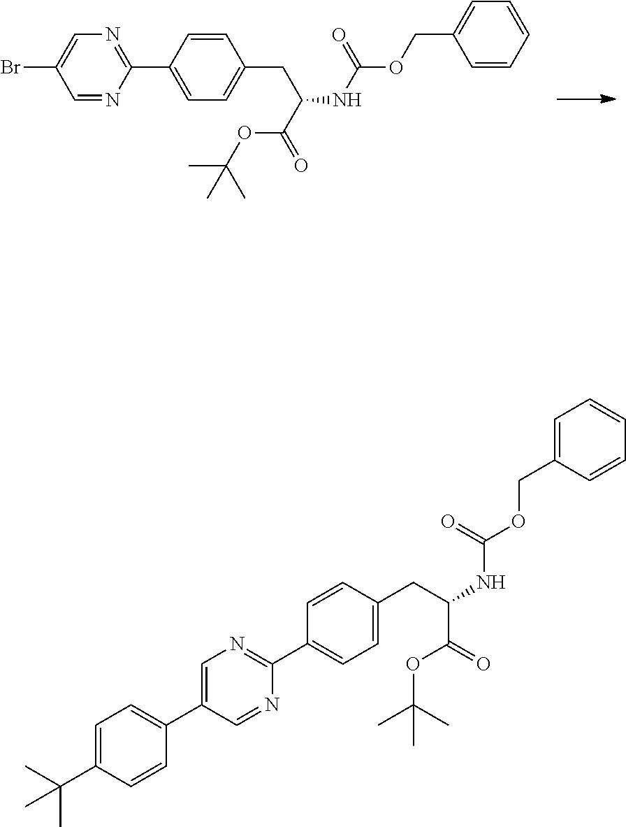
C1=CC(C2=NC=C(Br)C=N2)=CC=C1CC(NC(OCC1=CC=CC=C1)=O)C(=O)OC(C)(C)C.C1=CC(C2=NC=C(C3=CC=C(C(C)(C)C)C=C3)C=N2)=CC=C1CC(NC(OCC1=CC=CC=C1)=O)C(=O)OC(C)(C)C
